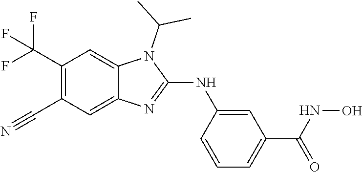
C1(C(F)(F)F)=C(C#N)C=C2C(=C1)N(C(C)C)C(NC1=CC(C(=O)NO)=CC=C1)=N2
